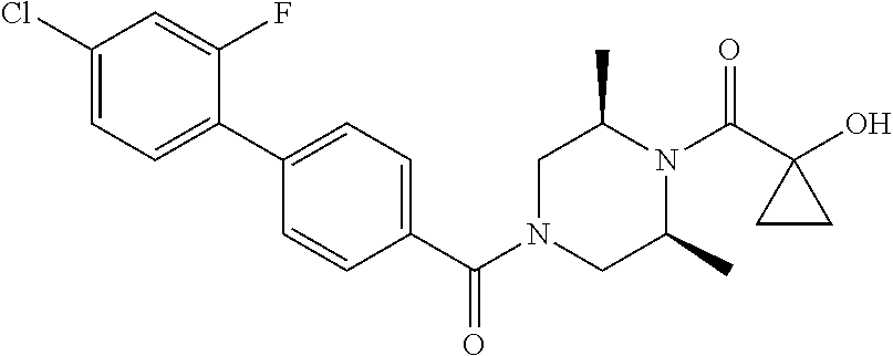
OC1(C(N2C(C)CN(C(=O)C3=CC=C(C4=CC=C(Cl)C=C4F)C=C3)CC2C)=O)CC1
